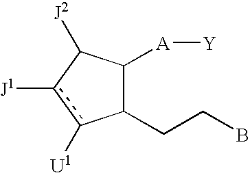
C1(CCB)C([A][Y])C([J2])c([J1])c1[U1]
